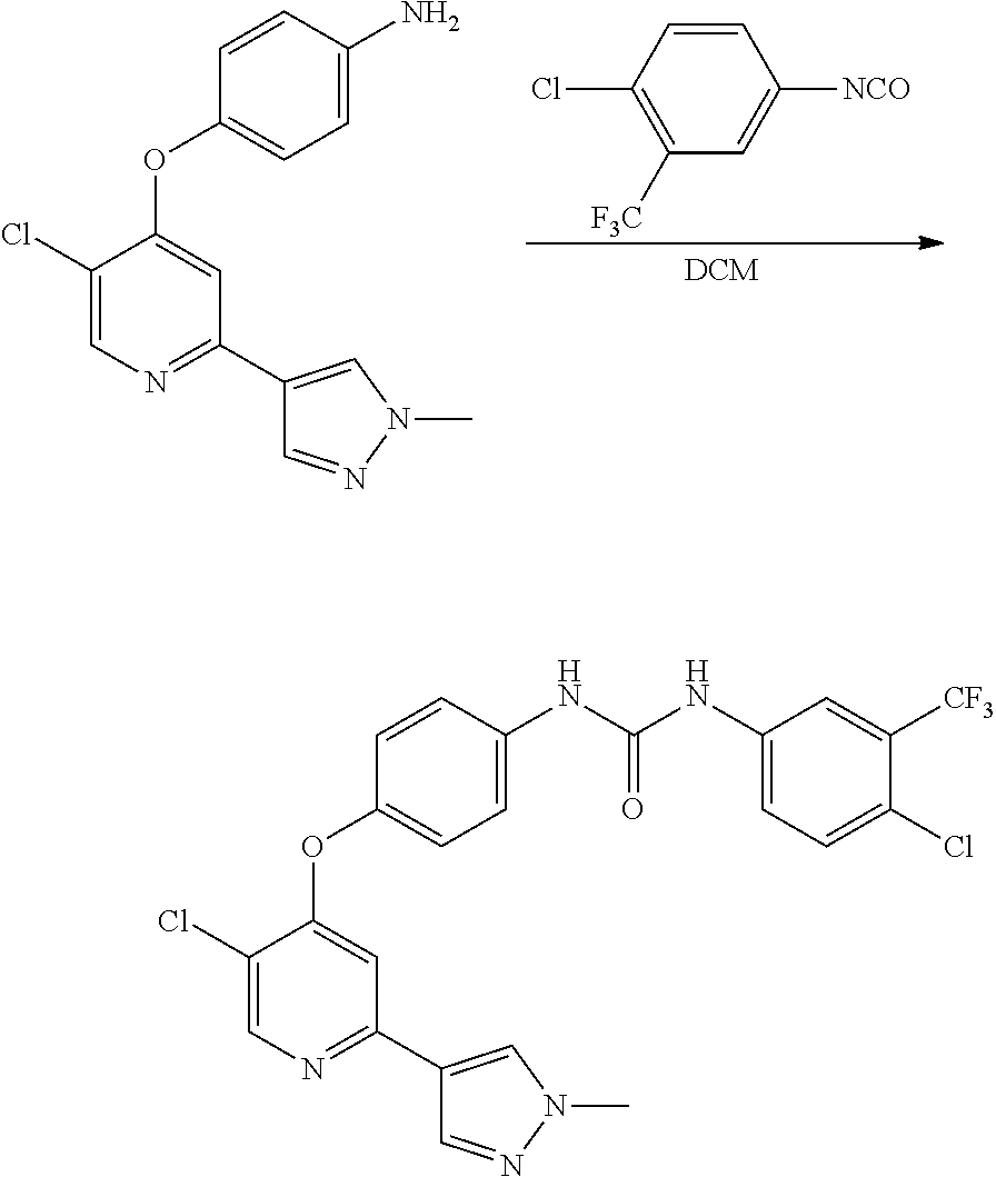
C1=C([NCO])C=CC(Cl)=C1[F3C].C1(Cl)=CN=C(C2=CN(C)N=C2)C=C1OC1=CC=C(N)C=C1.C1(Cl)=CN=C(C2=CN(C)N=C2)C=C1OC1=CC=C(NC(NC2=CC=C(Cl)C([CF3])=C2)=O)C=C1
